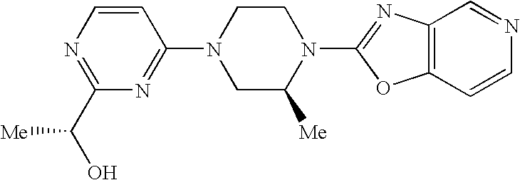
N1=C(C(O)[Me])N=C(N2CC([Me])N(C3=NC4=C(C=CN=C4)O3)CC2)C=C1
